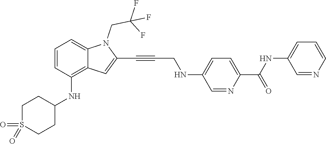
C1=NC(C(NC2=CC=CN=C2)=O)=CC=C1NCC#CC1=CC2=C(NC3CCS(=O)(=O)CC3)C=CC=C2N1CC(F)(F)F
